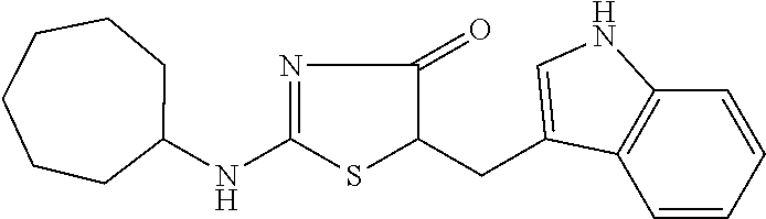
N1=C(NC2CCCCCC2)SC(CC2=CNC3=C2C=CC=C3)C1=O
